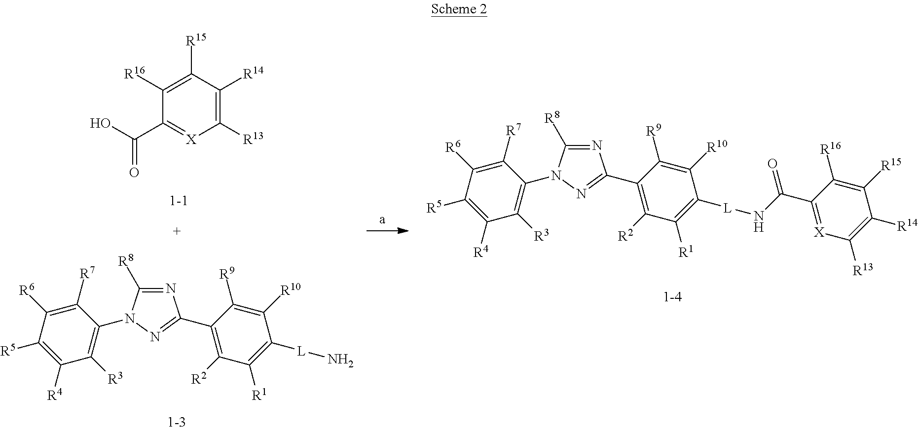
N1=C([R8])N(C2=C([R3])C([R4])=C([R5])C([R6])=C2[R7])N=C1C1=C([R2])C([R1])=C([L]N)C([R10])=C1[R9].C1([R13])=C([R14])C([R15])=C([R16])C(C(O)=O)=[X]1.N1=C([R8])N(C2=C([R3])C([R4])=C([R5])C([R6])=C2[R7])N=C1C1=C([R2])C([R1])=C([L]NC(C2=[X]C([R13])=C([R14])C([R15])=C2[R16])=O)C([R10])=C1[R9]
